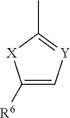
C1([R6])=C[Y]=C(C)[X]1
